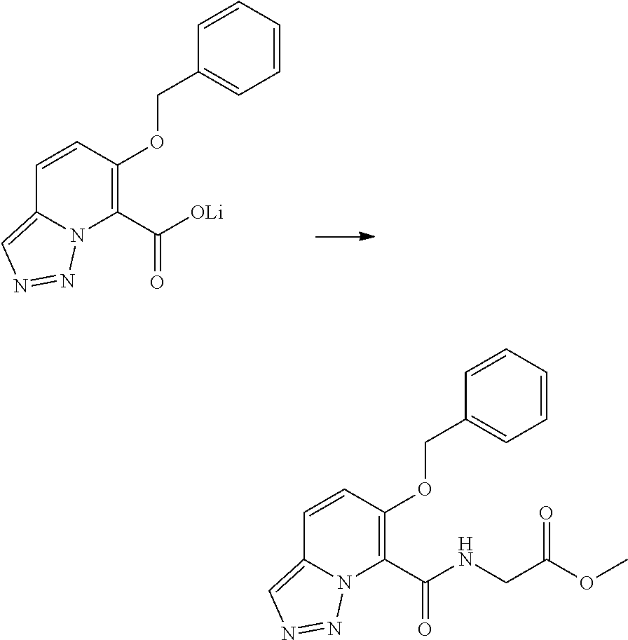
C1=CC(OCC2=CC=CC=C2)=C(C([OLi])=O)N2C1=CN=N2.C1=CC(OCC2=CC=CC=C2)=C(C(NCC(OC)=O)=O)N2C1=CN=N2
